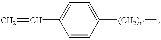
C=CC1=CC=C([(CH2)n]C)C=C1
